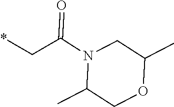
*CC(N1C(C)COC(C)C1)=O
